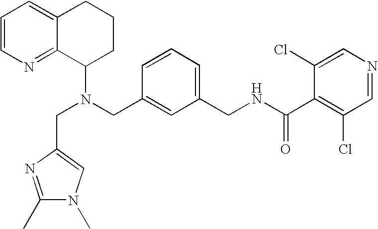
N(CC1=CC(CNC(C2=C(Cl)C=NC=C2Cl)=O)=CC=C1)(C1CCCC2=CC=CN=C12)CC1=CN(C)C(C)=N1
